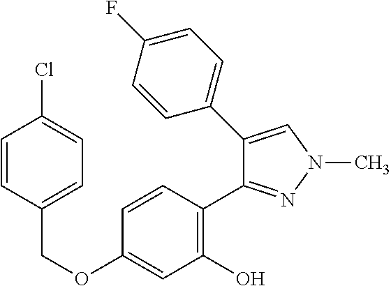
C(OC1=CC(O)=C(C2=NN(C)C=C2C2=CC=C(F)C=C2)C=C1)C1=CC=C(Cl)C=C1
